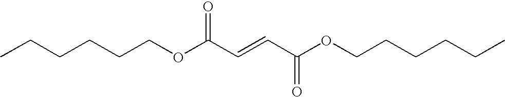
CCCCCCOC(C=CC(OCCCCCC)=O)=O
